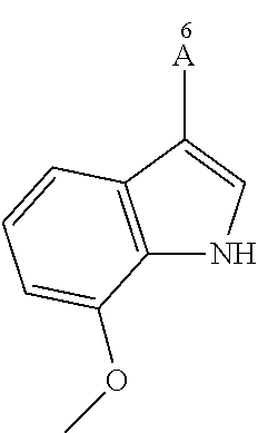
C12=C(NC=C1[A])C(OC)=CC=C2
